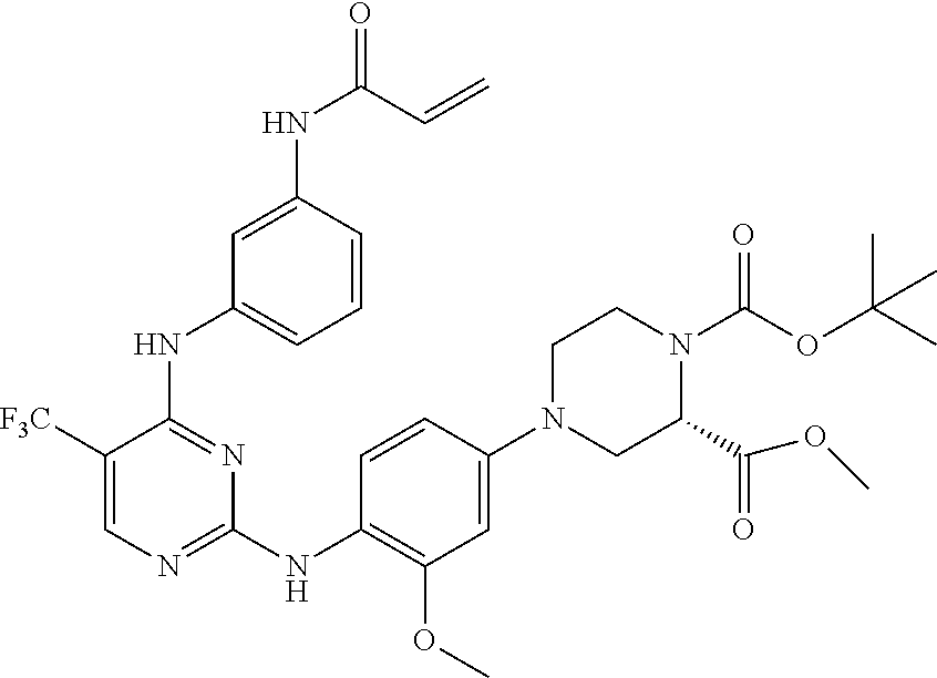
C1(NC(=O)C=C)=CC(NC2=NC(NC3=C(OC)C=C(N4CC(C(OC)=O)N(C(=O)OC(C)(C)C)CC4)C=C3)=NC=C2[F3C])=CC=C1
